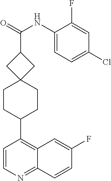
C1(F)=CC2=C(C3CCC4(CC3)CC(C(=O)NC3=CC=C(Cl)C=C3F)C4)C=CN=C2C=C1
